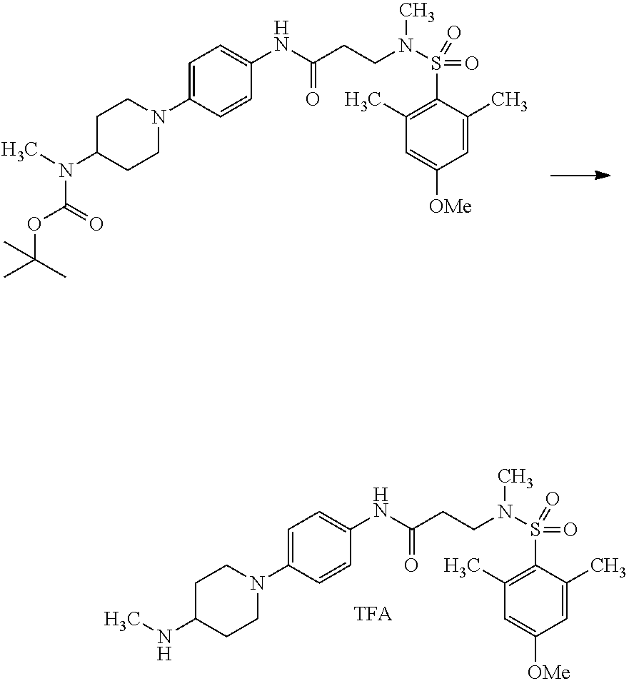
C(=O)(CCN(S(C1=C(C)C=C([OMe])C=C1C)(=O)=O)C)NC1=CC=C(N2CCC(N(C(OC(C)(C)C)=O)C)CC2)C=C1.C(=O)(CCN(S(C1=C(C)C=C([OMe])C=C1C)(=O)=O)C)NC1=CC=C(N2CCC(NC)CC2)C=C1
